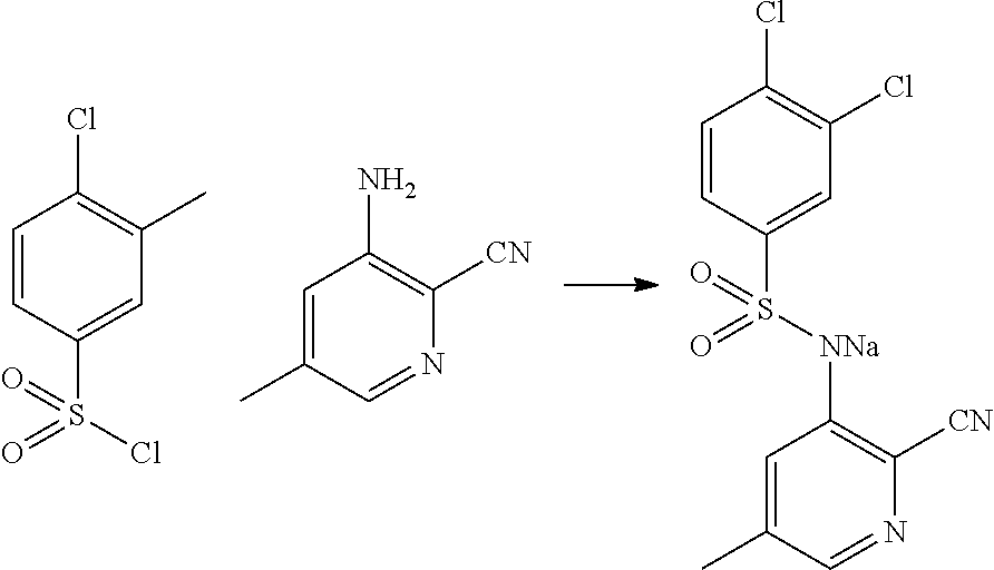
C1=C(C)C=NC([CN])=C1N.C1=CC(S(=O)(=O)Cl)=CC(C)=C1Cl.C1=CC(S(=O)(=O)[NNa]C2=C([CN])N=CC(C)=C2)=CC(Cl)=C1Cl
